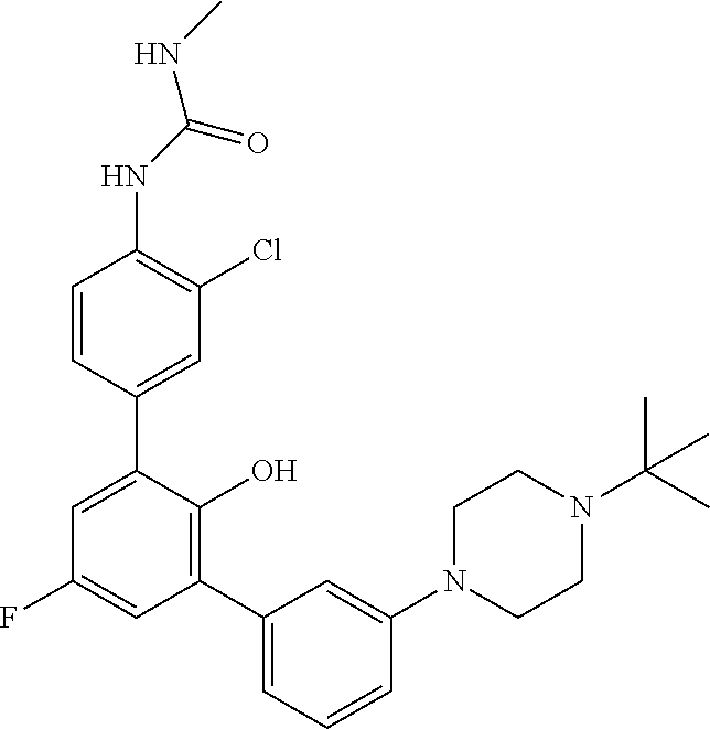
C1=CC(NC(=O)NC)=C(Cl)C=C1C1=CC(F)=CC(C2=CC=CC(N3CCN(C(C)(C)C)CC3)=C2)=C1O
